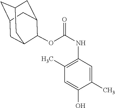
C1C2CC3CC(C(OC(NC4=C(C)C=C(O)C(C)=C4)=O)C1C3)C2
